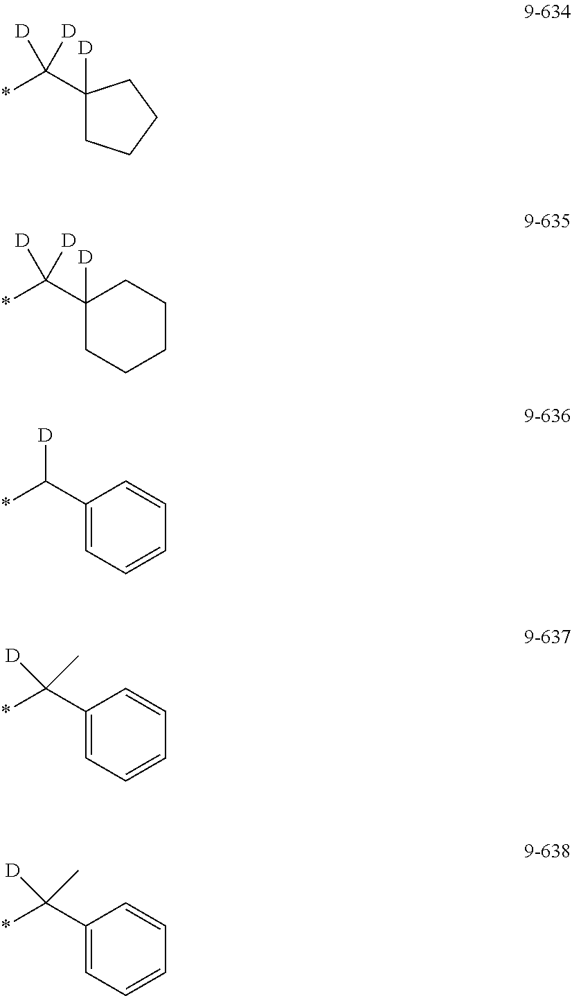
C(*)(C1([D])CCCC1)([D])[D].C(*)(C1([D])CCCCC1)([D])[D].C(*)(C1=CC=CC=C1)[D].C(*)(C1=CC=CC=C1)([D])C.C(*)(C1=CC=CC=C1)([D])C
